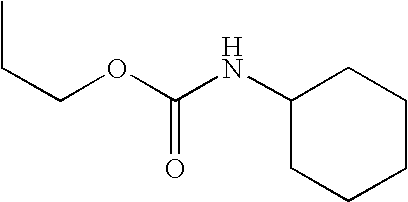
C1(NC(OCCC)=O)CCCCC1
